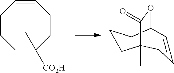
C1CCC(C)([CO2H])CCC=C1.C1C2(C)C(=O)OC(CC1)C=CC2
